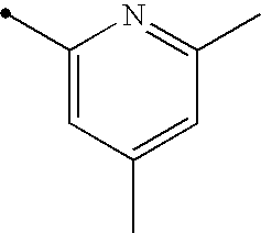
C1(C)=CC(C)=CC(C)=N1
